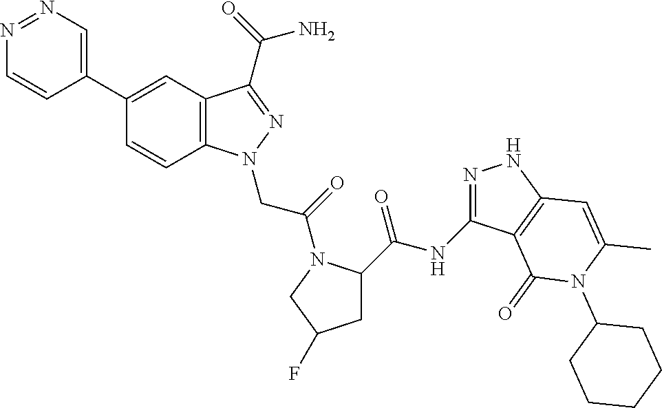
C1(C2=CN=NC=C2)=CC2=C(C=C1)N(CC(=O)N1C(C(=O)NC3=NNC4=C3C(=O)N(C3CCCCC3)C(C)=C4)CC(F)C1)N=C2C(=O)N
